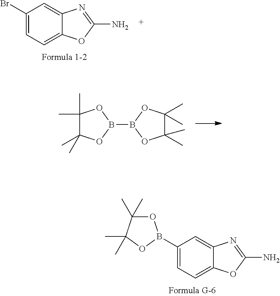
C1(Br)=CC=C2C(=C1)N=C(N)O2.C1(B2OC(C)(C)C(C)(C)O2)=CC=C2C(=C1)N=C(N)O2.C1(C)(C)C(C)(C)OB(B2OC(C)(C)C(C)(C)O2)O1
